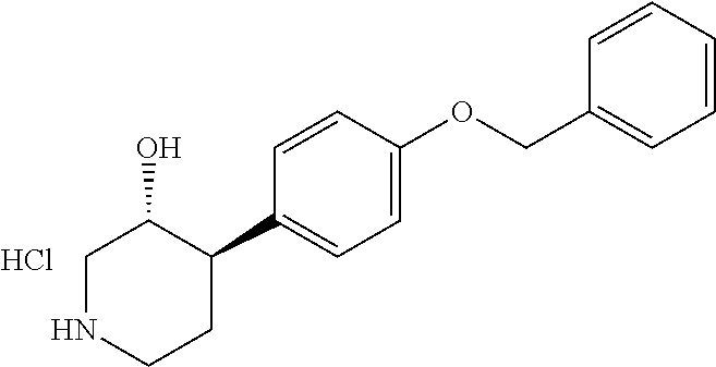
C1NCCC(C2=CC=C(OCC3=CC=CC=C3)C=C2)C1O.Cl
